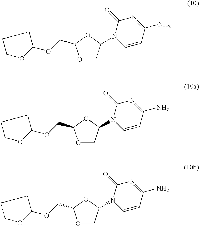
C1COC(OCC2OCC(N3C=CC(N)=NC3=O)O2)C1.C1COC(OCC2OCC(N3C=CC(N)=NC3=O)O2)C1.C1COC(OCC2OCC(N3C=CC(N)=NC3=O)O2)C1
